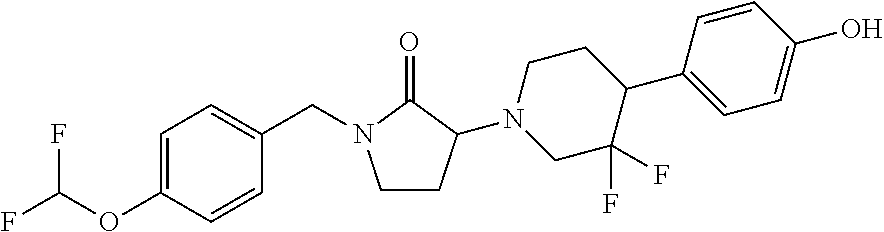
C1=C(OC(F)F)C=CC(CN2CCC(N3CC(F)(F)C(C4=CC=C(O)C=C4)CC3)C2=O)=C1
